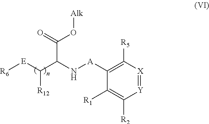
[R6][E]C(C(N[A]C1=C([R5])[X]=[Y]C([R2])=C1[R1])C(O[Alk])=O)[R12]
